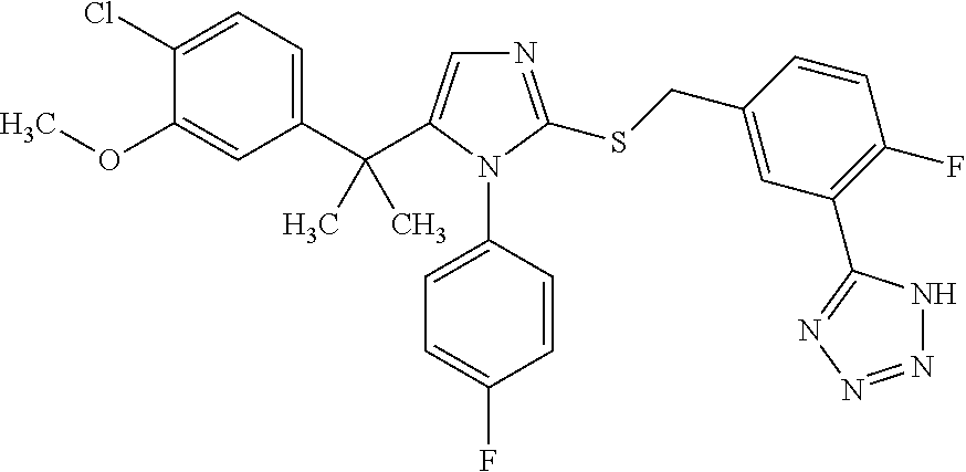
C1(C(C)(C)C2=CN=C(SCC3=CC(C4=NN=NN4)=C(F)C=C3)N2C2=CC=C(F)C=C2)=CC=C(Cl)C(OC)=C1
